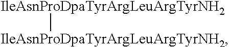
[IleAsnProDpaTyrArgLeuArgTyrNH2][IleAsnProDpaTyrArgLeuArgTyrNH2]
